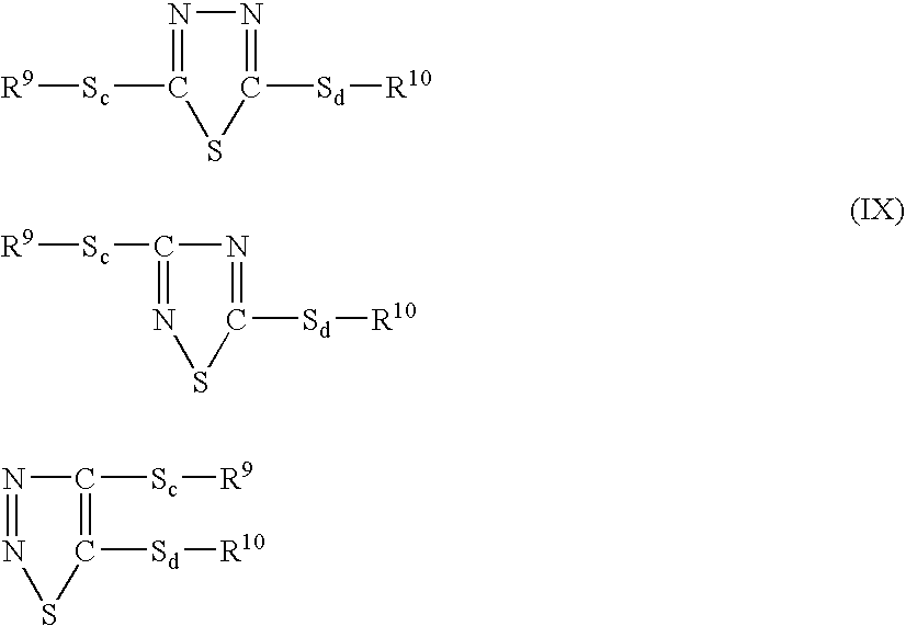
N1=C([Sc][R9])SC([Sd][R10])=N1.N1=C([Sd][R10])SN=C1[Sc][R9].N1=NSC([Sd][R10])=C1[Sc][R9]
